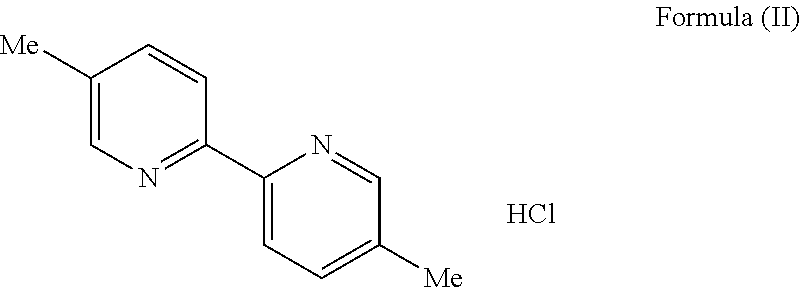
C1([Me])=CN=C(C2=CC=C([Me])C=N2)C=C1.Cl
